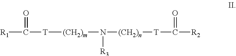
[R1]C([T][(CH2)m]N([(CH2)n][T]C([R2])=O)[R3])=O
